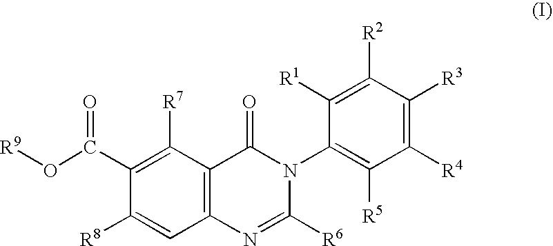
C1(C(O[R9])=O)=C([R7])C2=C(C=C1[R8])N=C([R6])N(C1=C([R5])C([R4])=C([R3])C([R2])=C1[R1])C2=O
